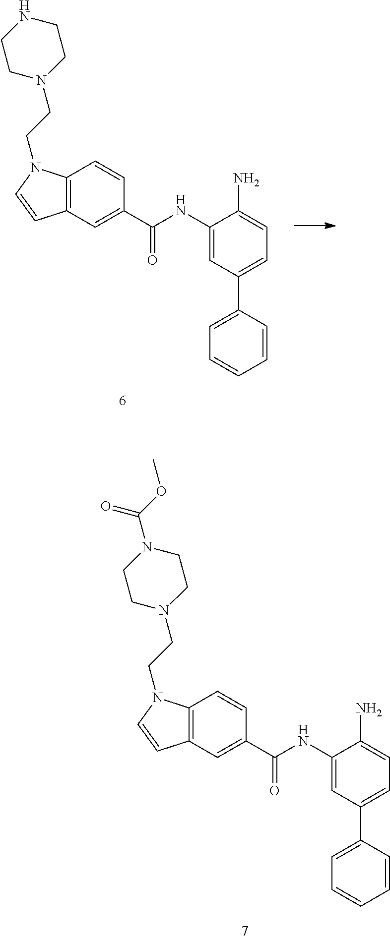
C12=C(C=C(C(NC3=CC(C4=CC=CC=C4)=CC=C3N)=O)C=C1)C=CN2CCN1CCNCC1.C12=C(C=C(C(NC3=CC(C4=CC=CC=C4)=CC=C3N)=O)C=C1)C=CN2CCN1CCN(C(OC)=O)CC1
